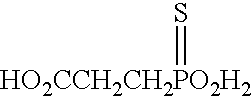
[HO2CCH2CH2PO2H2]=S
